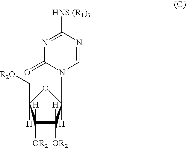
C1([H])([OR2])C([H])([OR2])C([H])(N2C=NC([HNSi(R1)3])=NC2=O)OC1([H])C[R2O]
